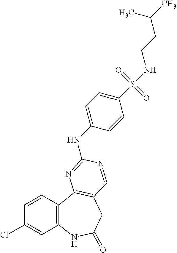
C1=CC2=C(C=C1Cl)NC(=O)CC1=C2N=C(NC2=CC=C(S(NCCC(C)C)(=O)=O)C=C2)N=C1
